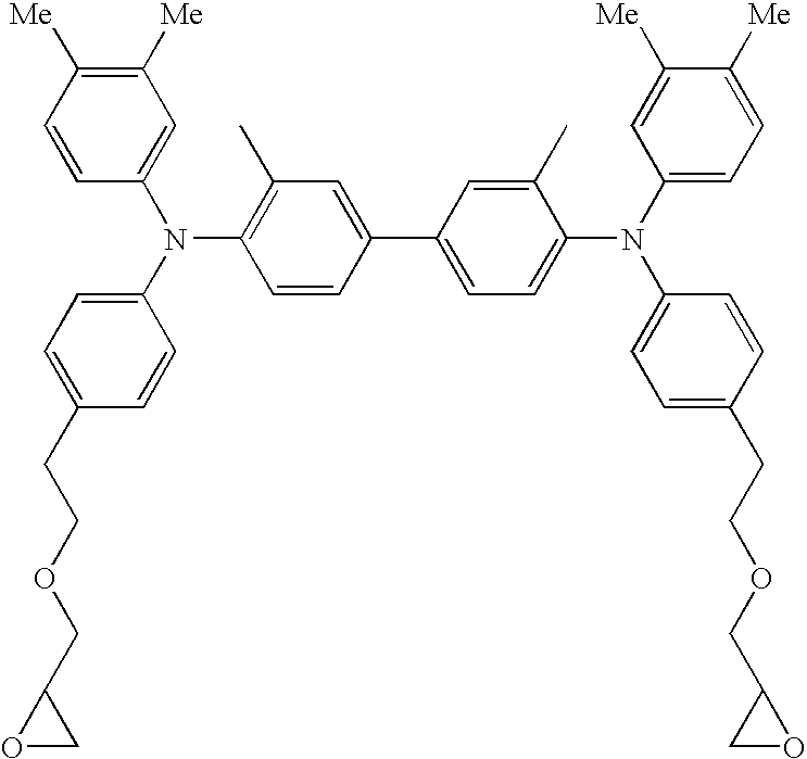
C1=CC(N(C2=CC=C(CCOCC3OC3)C=C2)C2=C(C)C=C(C3=CC=C(N(C4=CC=C([Me])C([Me])=C4)C4=CC=C(CCOCC5CO5)C=C4)C(C)=C3)C=C2)=CC([Me])=C1[Me]
